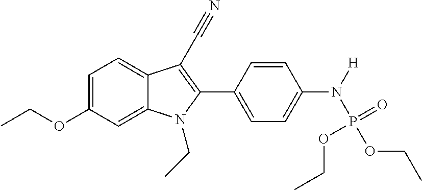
C1=C2C(=CC=C1OCC)C(C#N)=C(C1=CC=C(N(P(OCC)(=O)OCC)[H])C=C1)N2CC
